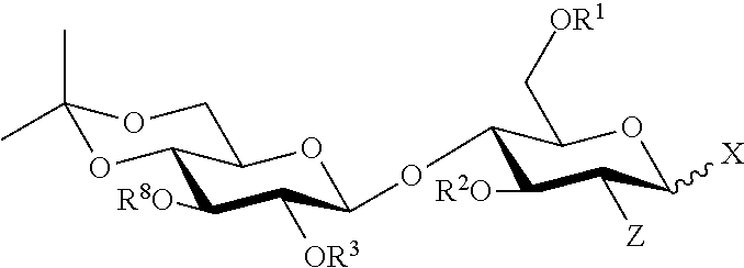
C12C([R8O])C([OR3])C(OC3C([R2O])C([Z])C([X])OC3C[OR1])OC1COC(C)(C)O2
